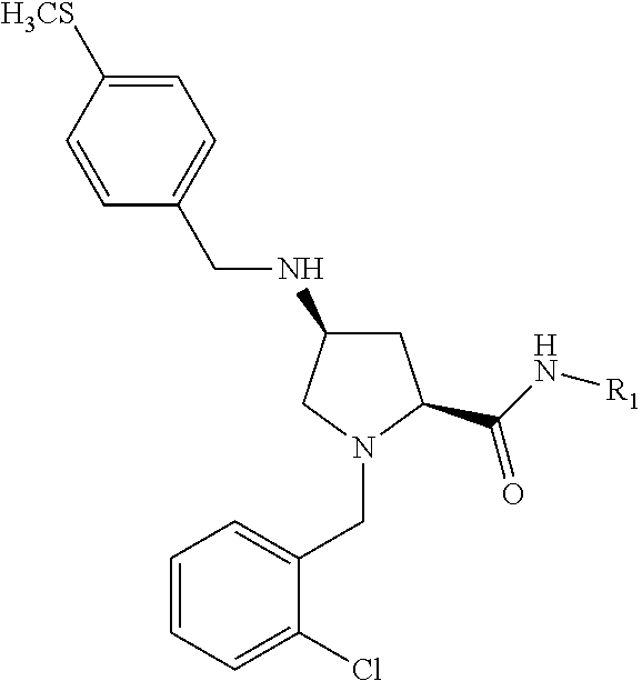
C1=C([H3CS])C=CC(CNC2CC(C(N[R1])=O)N(CC3=CC=CC=C3Cl)C2)=C1
